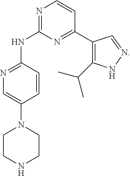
C1(C2=C(C(C)C)NN=C2)=NC(NC2=NC=C(N3CCNCC3)C=C2)=NC=C1
